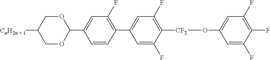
C1OC(C2=CC(F)=C(C3=CC(F)=C([CF2]OC4=CC(F)=C(F)C(F)=C4)C(F)=C3)C=C2)OCC1[CnH2n + 1]
